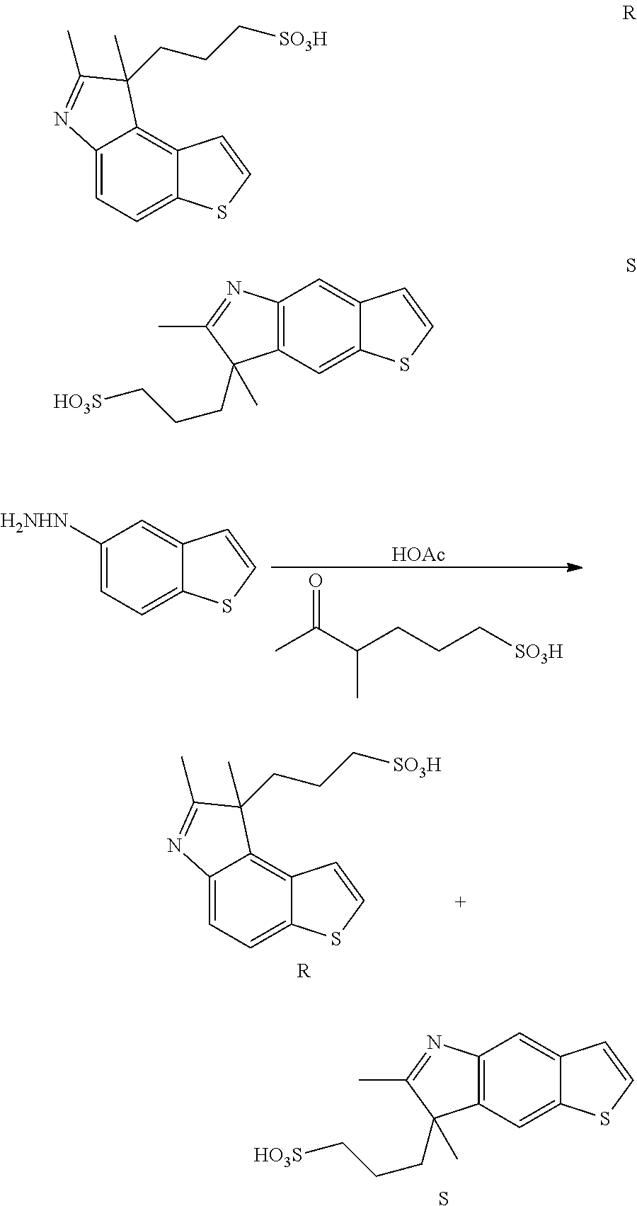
C12=CC([H2NHN])=CC=C1SC=C2.O=C(C(CCC[SO3H])C)C.[HOAc].C12=CC=C3C(=C1C(CCC[SO3H])(C)C(C)=N2)C=CS3.[R].C12=CC3=C(C=C1SC=C2)C(CCC[HO3S])(C)C(C)=N3.S.C12=CC=C3C(=C1C(CCC[SO3H])(C)C(C)=N2)C=CS3.C12=CC3=C(C=C1SC=C2)C(CCC[HO3S])(C)C(C)=N3
